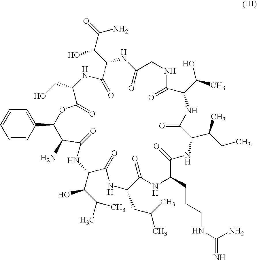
C1=CC=CC(C2C(N)C(=O)NC(C(C(C)C)O)C(=O)NC(CC(C)C)C(=O)NC(CCCNC(=N)N)C(=O)NC(C(CC)C)C(=O)NC(C(C)O)C(=O)NCC(=O)NC(C(C(=O)N)O)C(=O)NC(CO)C(=O)O2)=C1
